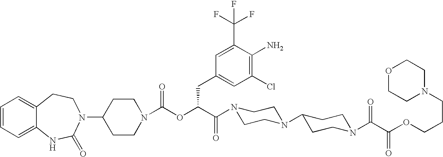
C1(N2C(=O)NC3=CC=CC=C3CC2)CCN(C(OC(C(=O)N2CCN(C3CCN(C(C(OCCCN4CCOCC4)=O)=O)CC3)CC2)CC2=CC(Cl)=C(N)C(C(F)(F)F)=C2)=O)CC1
